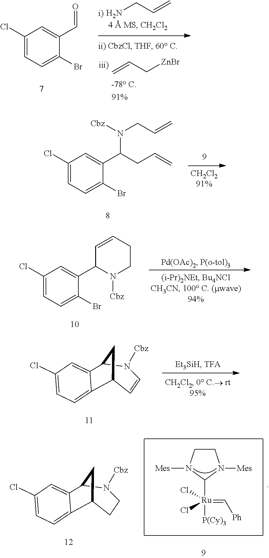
C1(Cl)=CC=C(Br)C(C(N(CC=C)[Cbz])CC=C)=C1.C1(Cl)=CC=C(Br)C(C2C=CCCN2[Cbz])=C1.C1(Cl)=CC=C2C3C=CN([Cbz])C(C2=C1)C3.C1CN([Mes])C([Ru](=C[Ph])([P(Cy)3])(Cl)Cl)N1[Mes].C1(Cl)=CC=C2C3CCN([Cbz])C(C2=C1)C3.NCC=C.C=CC[ZnBr].C1(Cl)=CC=C(Br)C(C=O)=C1
